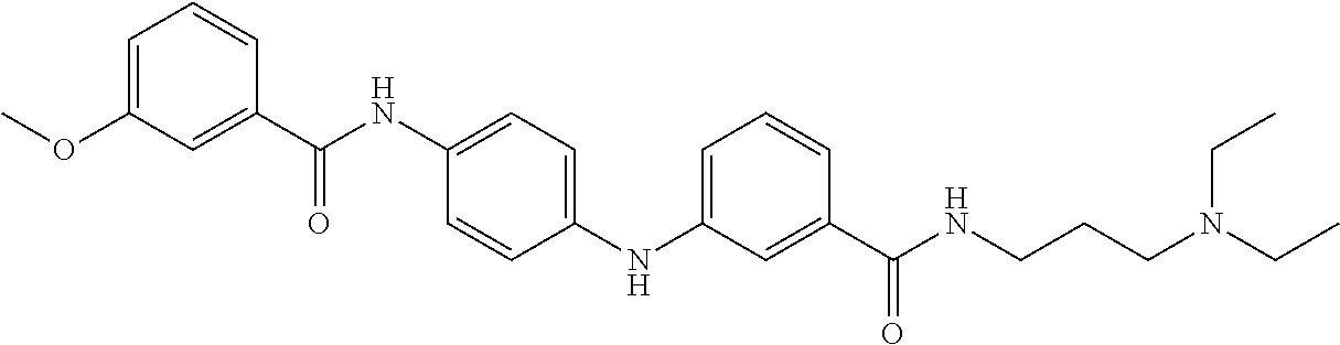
C1(NC2=CC=CC(C(NCCCN(CC)CC)=O)=C2)=CC=C(NC(C2=CC(OC)=CC=C2)=O)C=C1
